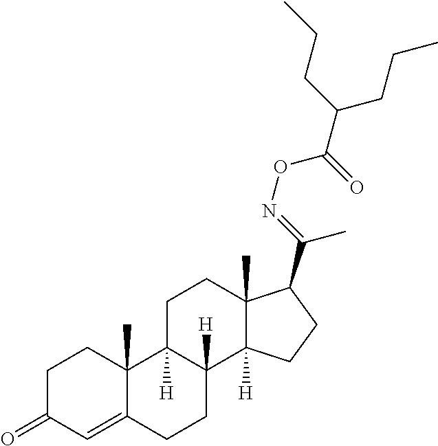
C1C(=O)C=C2C(C)(C1)C1([H])C([H])(CC2)C2([H])C(C)(CC1)C(C(=NOC(C(CCC)CCC)=O)C)CC2
